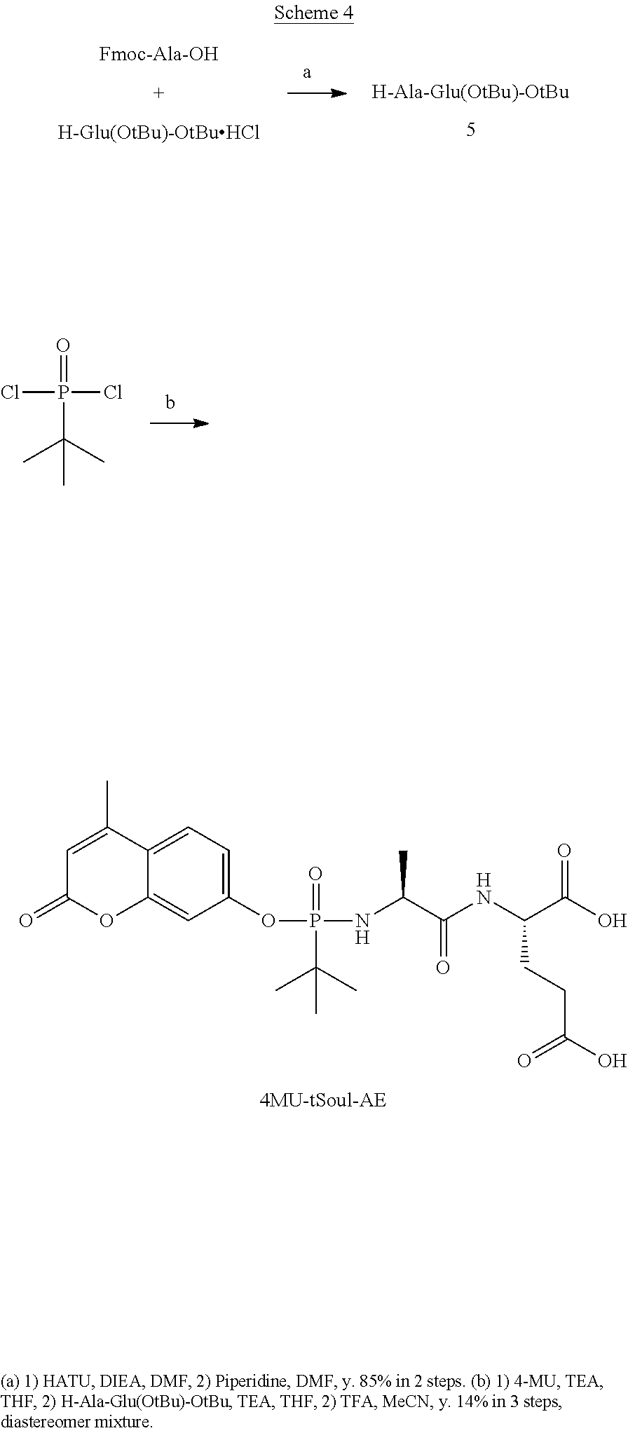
ClP(Cl)(=O)C(C)(C)C.[Fmoc-Ala-OH].[H-Glu(OtBu)-OtBuHCl].[H-Ala-Glu(OtBu)-OtBu].C12=CC(OP(NC(C(NC(C(O)=O)CCC(O)=O)=O)C)(=O)C(C)(C)C)=CC=C1C(C)=CC(=O)O2
